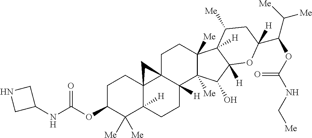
C1C23C4(C([H])(CCC2([H])C2([Me])C([Me])(C1)C1([H])C([Me])CC(C(OC(=O)NC[Me])C([Me])[Me])([H])OC1([H])C2O)C([Me])([Me])C(OC(=O)NC1CNC1)CC4)C3
